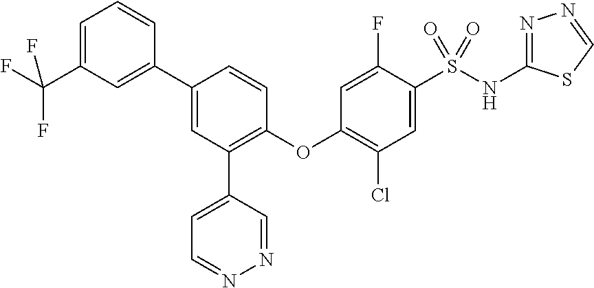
C1=C(C(F)(F)F)C=C(C2=CC(C3=CC=NN=C3)=C(OC3=C(Cl)C=C(S(NC4=NN=CS4)(=O)=O)C(F)=C3)C=C2)C=C1
